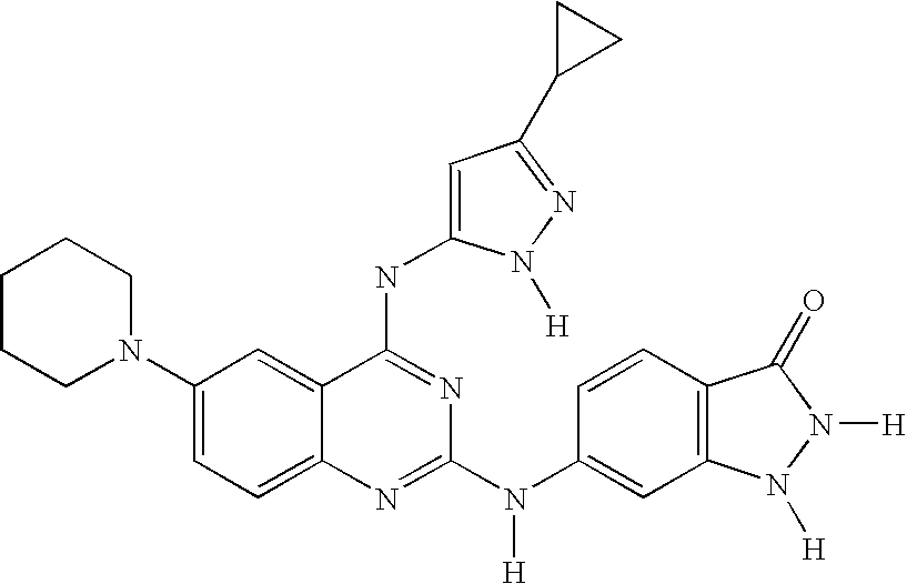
C1(N2CCCCC2)=CC=C2C(=C1)C(NC1=CC(C3CC3)=NN1[H])=NC(N(C1=CC3=C(C=C1)C(=O)N([H])N3[H])[H])=N2
